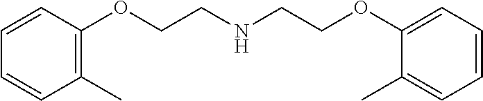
C1=CC(OCCNCCOC2=CC=CC=C2C)=C(C)C=C1
